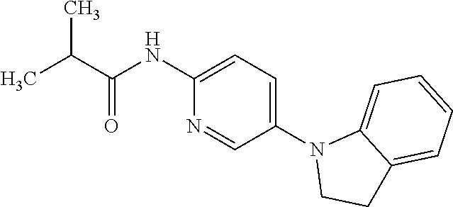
C(C(=O)NC1=CC=C(N2CCC3=CC=CC=C23)C=N1)(C)C
